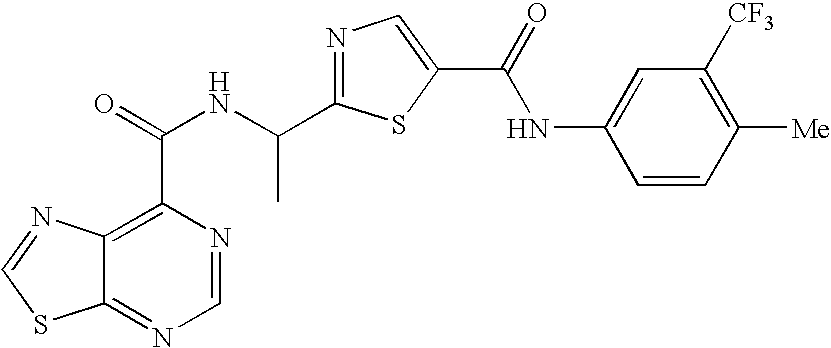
C12=NC=NC(C(=O)NC(C3=NC=C(C(=O)NC4=CC([CF3])=C([Me])C=C4)S3)C)=C1N=CS2
